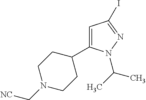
C1N(C[NC])CCC(C2=CC(I)=NN2C(C)C)C1
